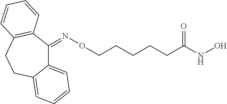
N(OCCCCCC(NO)=O)=C1C2=CC=CC=C2CCC2=C1C=CC=C2
